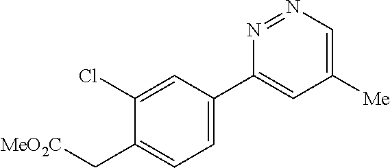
[MeO2C]CC1=CC=C(C2=CC([Me])=CN=N2)C=C1Cl
